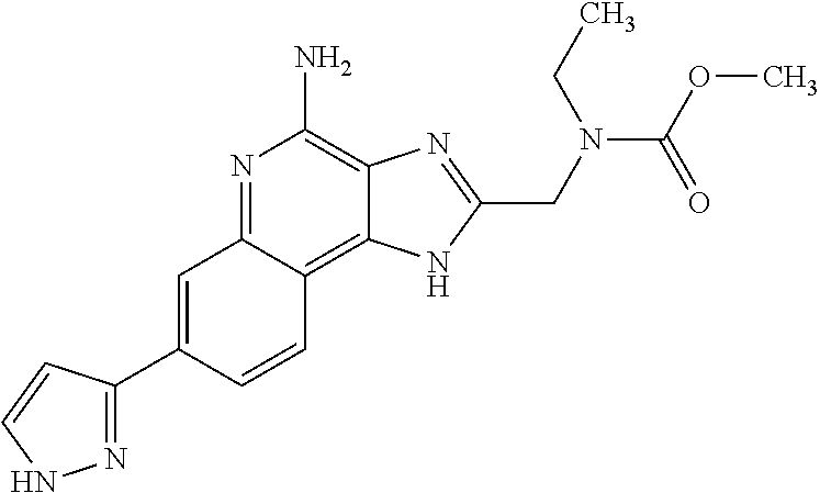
C1=C(C2=NNC=C2)C=CC2=C3C(=C(N)N=C12)N=C(CN(CC)C(OC)=O)N3
